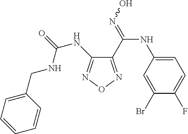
N(C1=NON=C1C(=NO)NC1=CC=C(F)C(Br)=C1)C(=O)NCC1=CC=CC=C1
